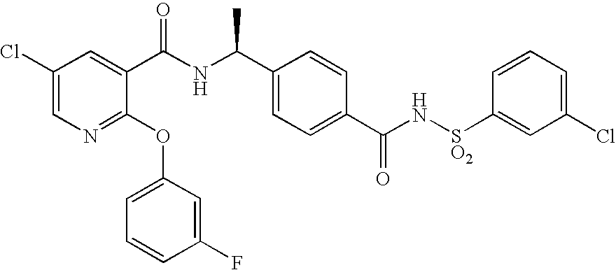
C1(Cl)=CN=C(OC2=CC=CC(F)=C2)C(C(NC(C2=CC=C(C(N[SO2]C3=CC(Cl)=CC=C3)=O)C=C2)C)=O)=C1
